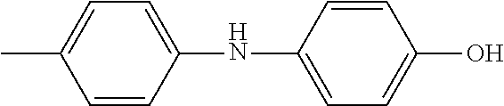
CC1=CC=C(NC2=CC=C(O)C=C2)C=C1
